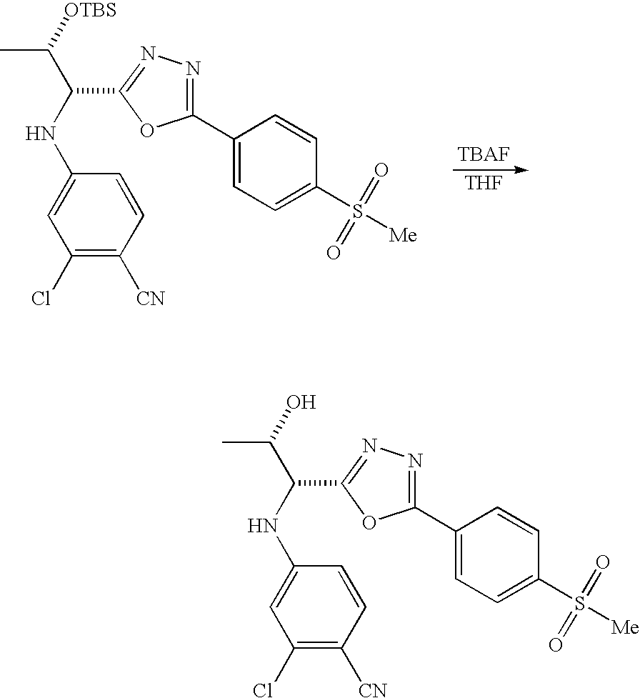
C1(C(NC2=CC(Cl)=C([CN])C=C2)C(C)[OTBS])=NN=C(C2=CC=C(S([Me])(=O)=O)C=C2)O1.[THF].C1(C(NC2=CC(Cl)=C([CN])C=C2)C(C)O)=NN=C(C2=CC=C(S([Me])(=O)=O)C=C2)O1
